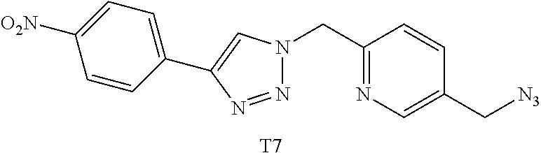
[T7].N1=NC(C2=CC=C([O2N])C=C2)=CN1CC1=NC=C(C[N3])C=C1
